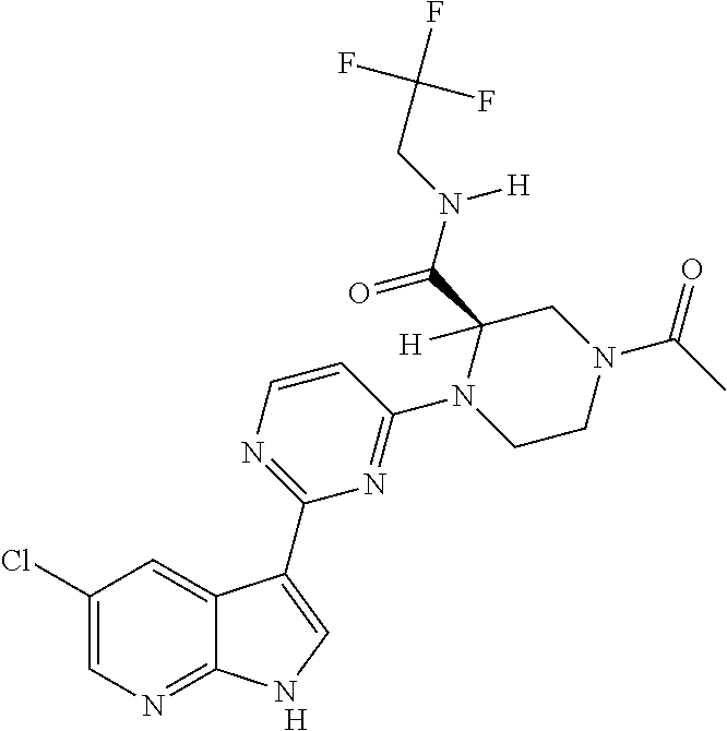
[H].C1=CN=C(C2=CNC3=NC=C(Cl)C=C32)N=C1N1CCN(C(C)=O)CC1(C(N([H])CC(F)(F)F)=O)[H]
